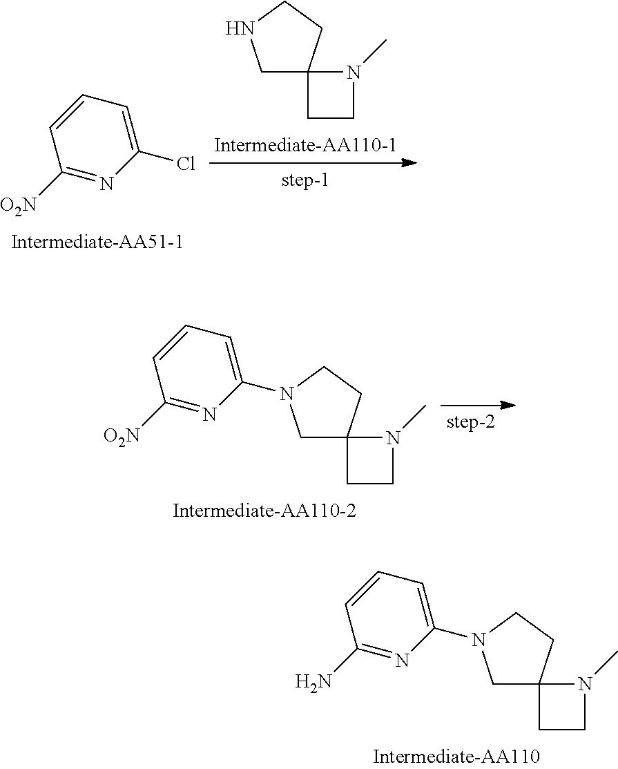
C1([O2N])=NC(Cl)=CC=C1.C1C2(CCN1)CCN2C.C1([O2N])=NC(N2CC3(CC2)CCN3C)=CC=C1.C1(N)=NC(N2CC3(CC2)CCN3C)=CC=C1
